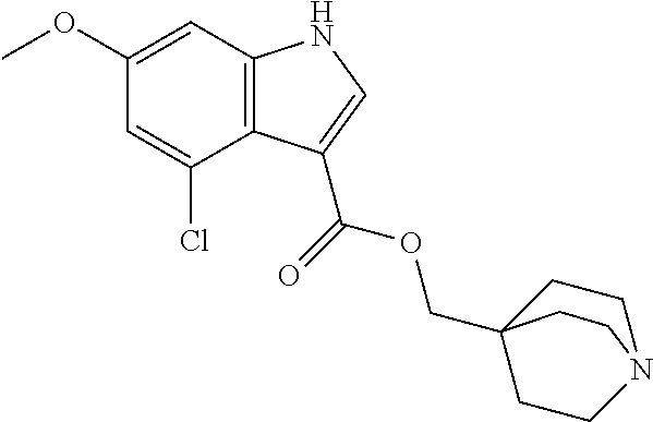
C1(OC)=CC2=C(C(Cl)=C1)C(C(=O)OCC13CCN(CC1)CC3)=CN2
